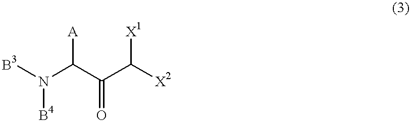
[B3]N(C(C(C([X2])[X1])=O)[A])[B4]
